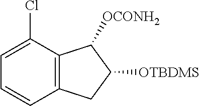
C1=C(Cl)C2=C(C=C1)CC([OTBDMS])C2[OCONH2]
